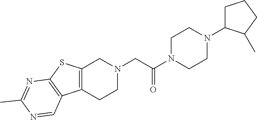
C1N(C(CN2CC3=C(CC2)C2=C(S3)N=C(C)N=C2)=O)CCN(C2CCCC2C)C1
